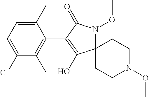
C12(N(OC)C(=O)C(C3=C(C)C(Cl)=CC=C3C)=C1O)CCN(OC)CC2
